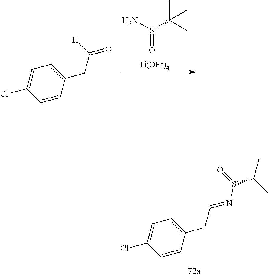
C(CC1=CC=C(Cl)C=C1)=NS(C(C)C)=O.O=S(N)C(C)(C)C.[Ti(OEt)4].C(CC1=CC=C(Cl)C=C1)(=O)[H]
